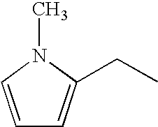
C1=CN(C)C(CC)=C1
